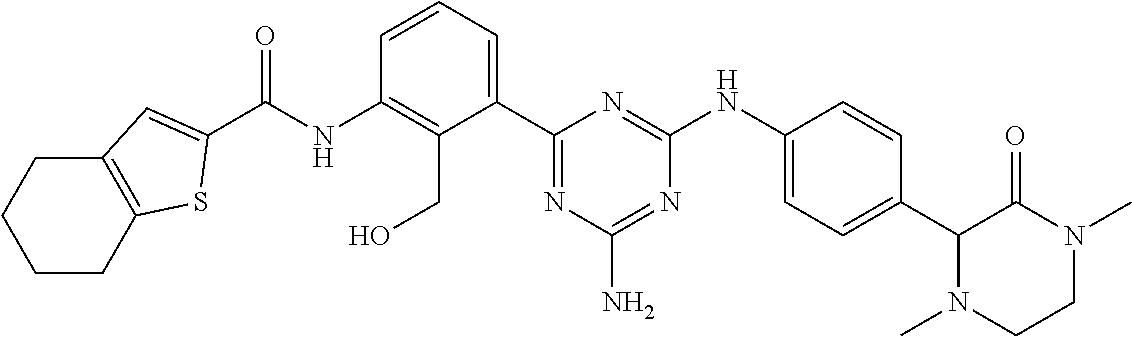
N(C1=C(CO)C(C2=NC(N)=NC(NC3=CC=C(C4N(C)CCN(C)C4=O)C=C3)=N2)=CC=C1)C(=O)C1=CC2=C(CCCC2)S1
